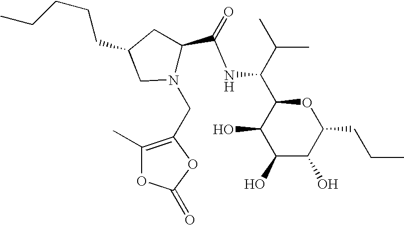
C1(O)C(O)C(CCC)OC(C(C(C)C)NC(=O)C2N(CC3=C(C)OC(=O)O3)CC(CCCCC)C2)C1O
